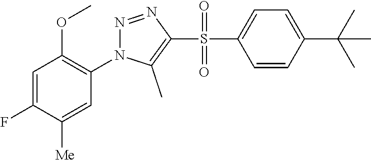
C1=C(F)C([Me])=CC(N2N=NC(S(C3=CC=C(C(C)(C)C)C=C3)(=O)=O)=C2C)=C1OC
